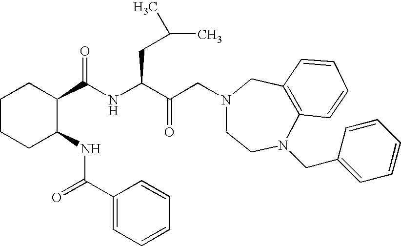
C1CCC(NC(C2=CC=CC=C2)=O)C(C(NC(C(CN2CCN(CC3=CC=CC=C3)C3=C(C2)C=CC=C3)=O)CC(C)C)=O)C1
